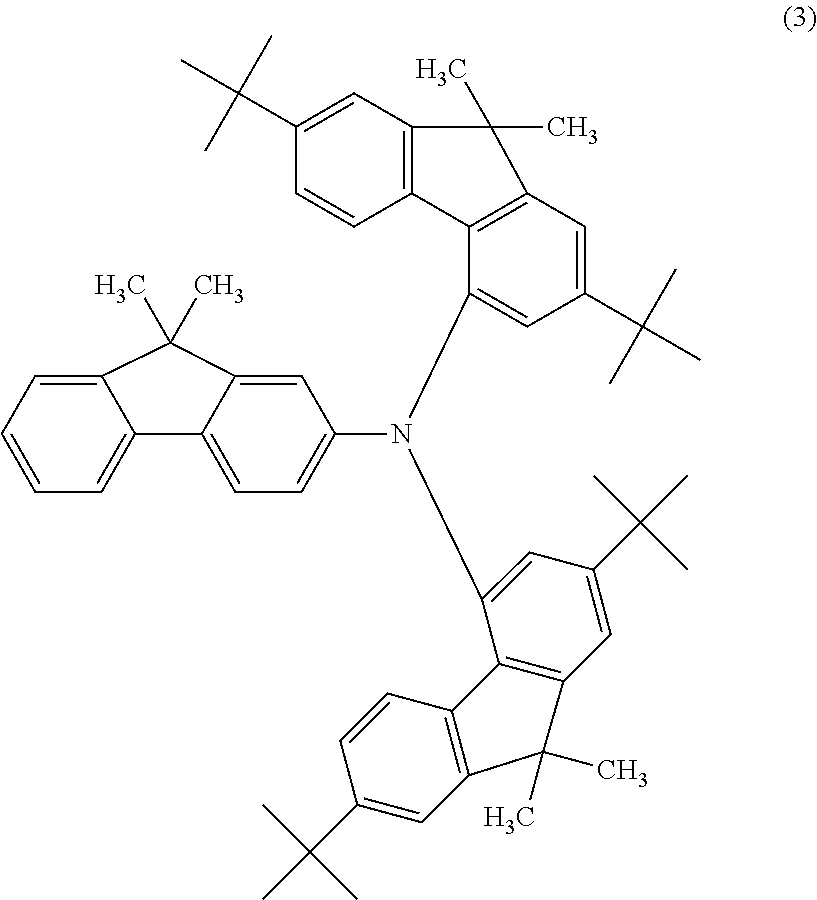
C12=CC=CC=C1C1=CC=C(N(C3=CC(C(C)(C)C)=CC4=C3C3=C(C=C(C(C)(C)C)C=C3)C4(C)C)C3=CC(C(C)(C)C)=CC4=C3C3=C(C=C(C(C)(C)C)C=C3)C4(C)C)C=C1C2(C)C
